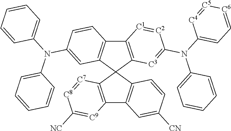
C12=C([C3]=C(N(C3=CC=CC=C3)C3=CC=[C6][C5]=[C4]3)[C2]=[C1]1)C1(C3=C2C=CC(N(C2=CC=CC=C2)C2=CC=CC=C2)=C3)C2=C(C3=C1C=CC([CN])=C3)[C9]=C([NC])[C8]=[C7]2
